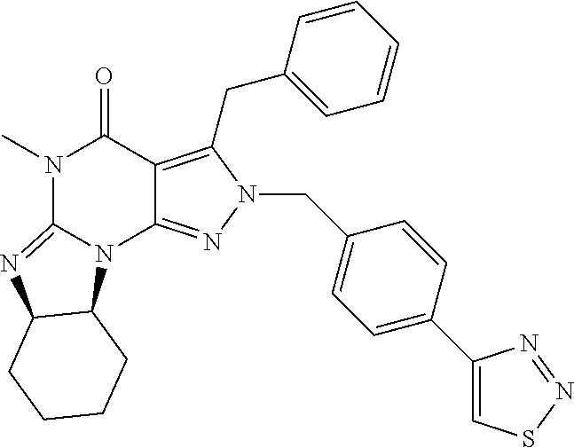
N1(C)C(=O)C2=C(CC3=CC=CC=C3)N(CC3=CC=C(C4=CSN=N4)C=C3)N=C2N2C1=NC1C2CCCC1
